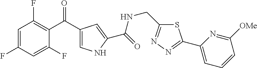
C1=C(F)C=C(F)C(C(C2=CNC(C(=O)NCC3=NN=C(C4=CC=CC([OMe])=N4)S3)=C2)=O)=C1F
